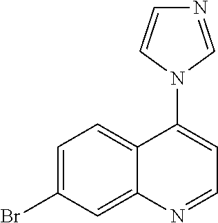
C1=C(Br)C=C2C(=C1)C(N1C=NC=C1)=CC=N2
